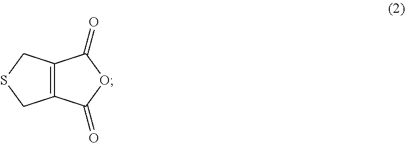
C12=C(C(=O)OC1=O)CSC2
